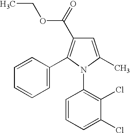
C1=C(C)N(C2=C(Cl)C(Cl)=CC=C2)C(C2=CC=CC=C2)=C1C(OCC)=O
